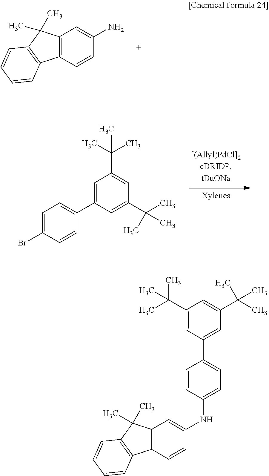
C12=C(C(C)(C)C3=C1C=CC=C3)C=C(N)C=C2.C12=C(C=CC(NC3=CC=C(C4=CC(C(C)(C)C)=CC(C(C)(C)C)=C4)C=C3)=C1)C1=C(C2(C)C)C=CC=C1.C1=C(Br)C=CC(C2=CC(C(C)(C)C)=CC(C(C)(C)C)=C2)=C1
